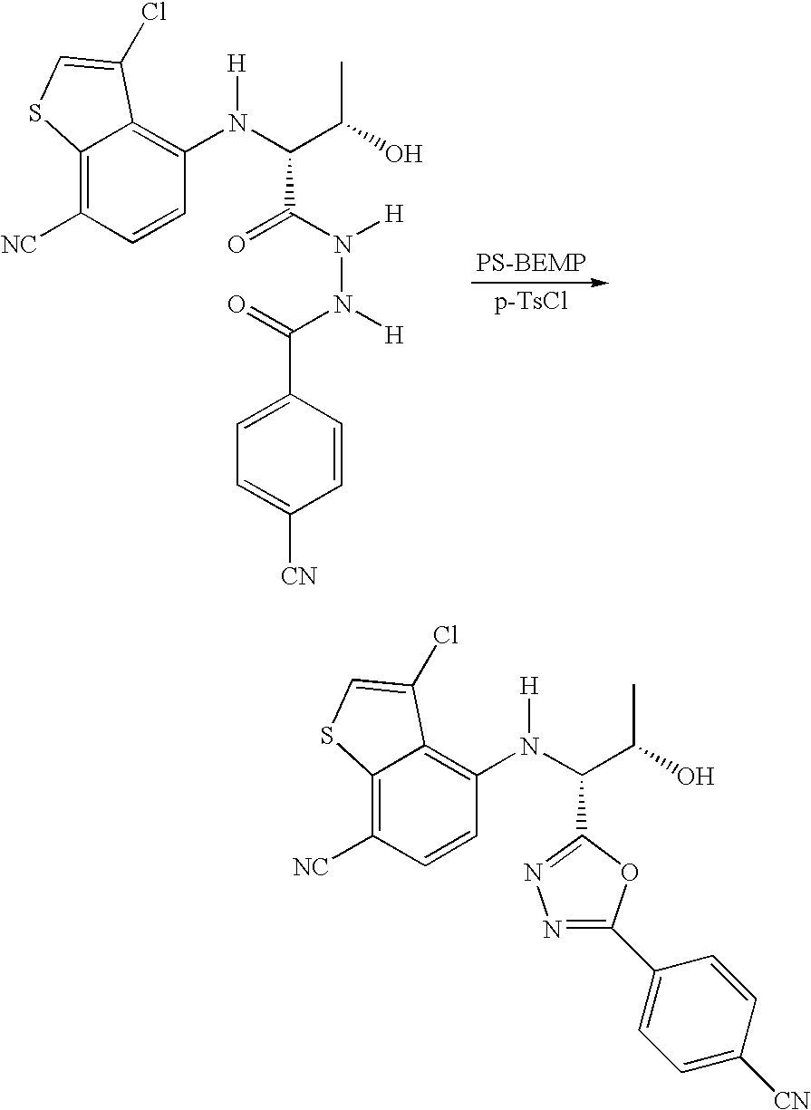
C12=C([NC])C=CC(N(C(C(O)C)C(N([H])N([H])C(=O)C3=CC=C([CN])C=C3)=O)[H])=C1C(Cl)=CS2.C12=C([NC])C=CC(N(C(C(O)C)C3=NN=C(C4=CC=C([CN])C=C4)O3)[H])=C1C(Cl)=CS2
